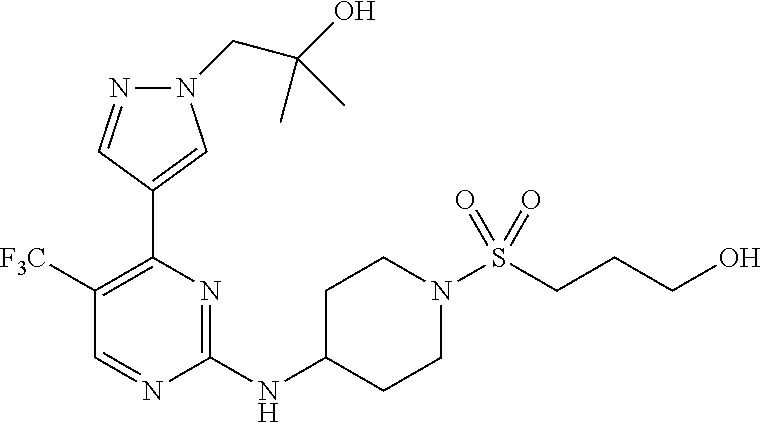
C1([F3C])=C(C2=CN(CC(O)(C)C)N=C2)N=C(NC2CCN(S(CCCO)(=O)=O)CC2)N=C1
